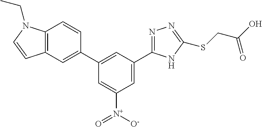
C1=C(C2=NN=C(SCC(O)=O)N2)C=C(C2=CC3=C(C=C2)N(CC)C=C3)C=C1[N+]([O-])=O
